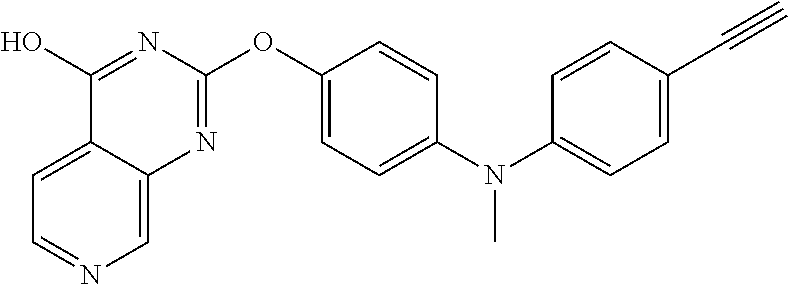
C1=C2C(=CN=C1)N=C(OC1=CC=C(N(C3=CC=C(C#C)C=C3)C)C=C1)N=C2O
